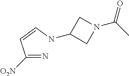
C(=N)(C=CNC1CN(C(C)=O)C1)[O2N]
